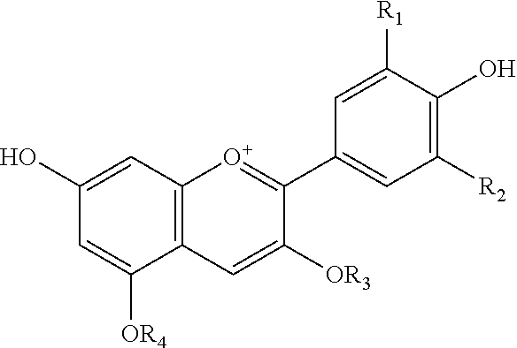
C1=C([OR4])C2=C(C=C1O)[O+]=C(C1=CC([R2])=C(O)C([R1])=C1)C([OR3])=C2
